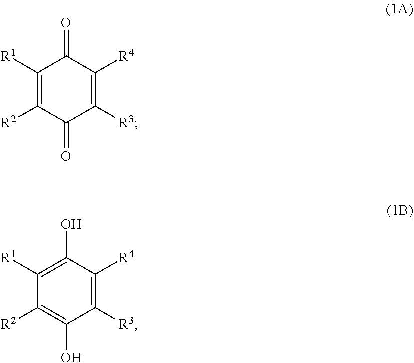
C1([R1])=C([R2])C(=O)C([R3])=C([R4])C1=O.C1([R3])=C([R4])C(O)=C([R1])C([R2])=C1O
